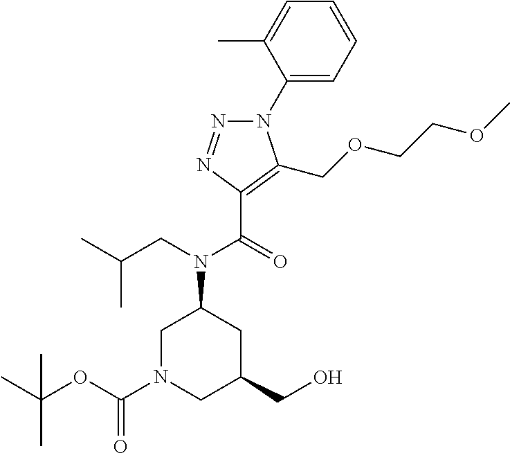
N1(C2=CC=CC=C2C)N=NC(C(=O)N(CC(C)C)C2CN(C(OC(C)(C)C)=O)CC(CO)C2)=C1COCCOC
